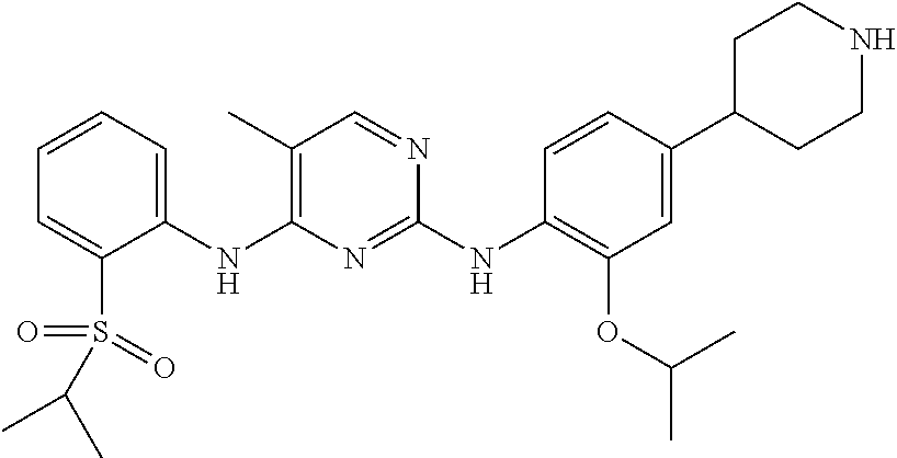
C1(NC2=C(C)C=NC(NC3=C(OC(C)C)C=C(C4CCNCC4)C=C3)=N2)=CC=CC=C1S(=O)(=O)C(C)C
